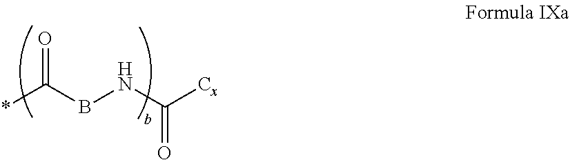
*C(BNC([Cx])=O)=O
